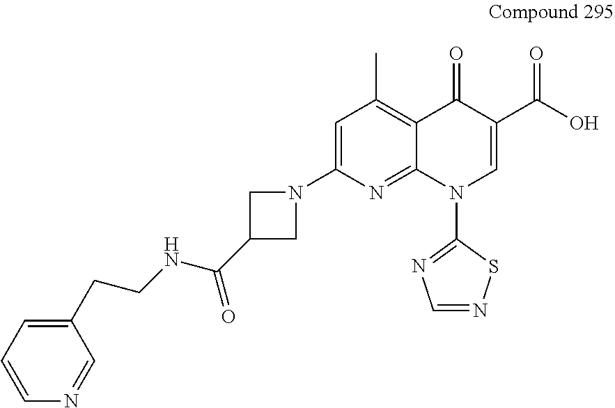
C1=C(N2CC(C(NCCC3=CC=CN=C3)=O)C2)N=C2C(=C1C)C(=O)C(C(O)=O)=CN2C1=NC=NS1
